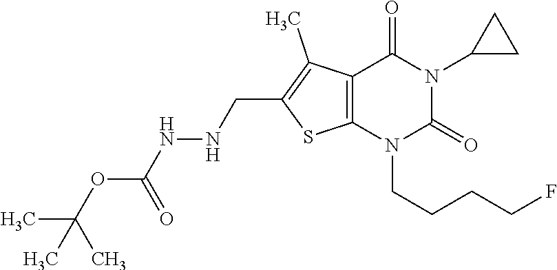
C12=C(N(CCCCF)C(=O)N(C3CC3)C1=O)SC(CNNC(=O)OC(C)(C)C)=C2C
